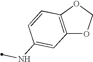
C12=C(OCO1)C=CC(NC)=C2
